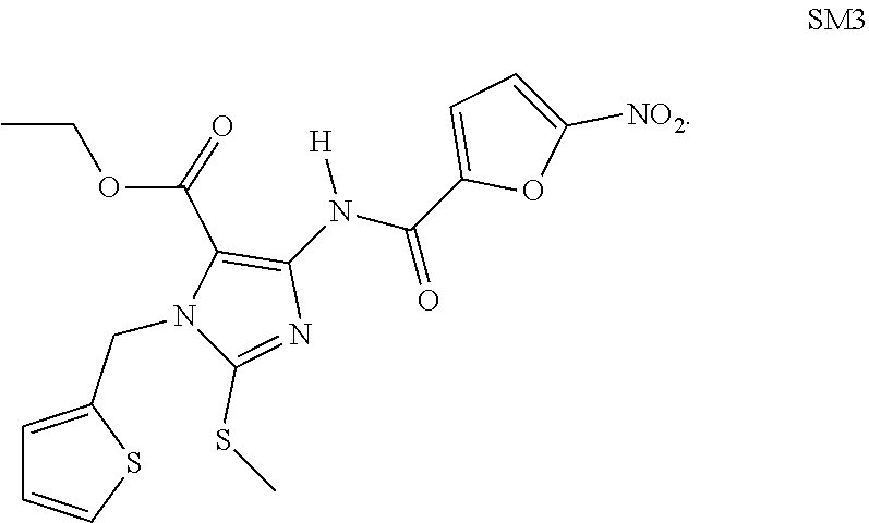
C1=C(CN2C(SC)=NC(N(C(C3=CC=C([NO2])O3)=O)[H])=C2C(=O)OCC)SC=C1
